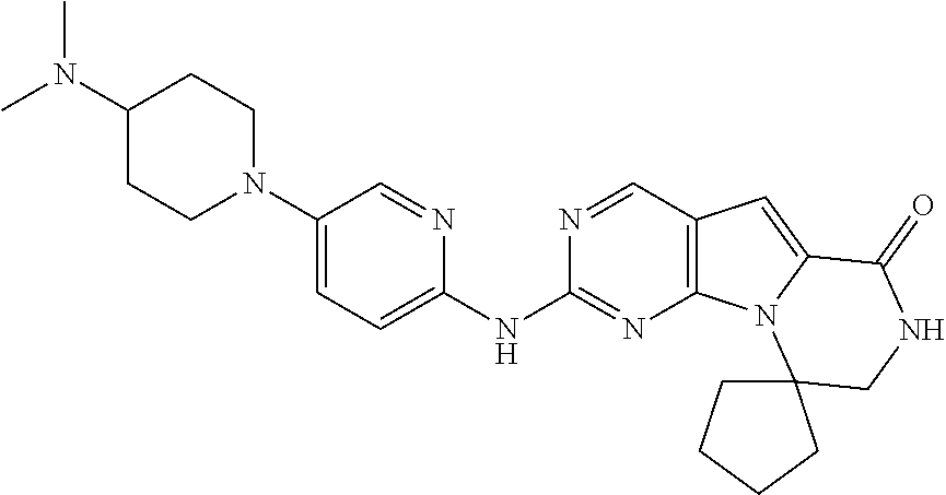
CN(C1CCN(C2=CC=C(NC3=NC4=C(C=N3)C=C3N4C4(CNC3=O)CCCC4)N=C2)CC1)C
